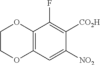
C12=C(C=C([NO2])C([CO2H])=C1F)OCCO2
